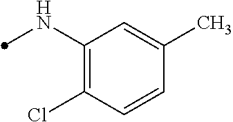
C1(NC)=C(Cl)C=CC(C)=C1
